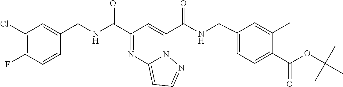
C1=CC(F)=C(Cl)C=C1CNC(C1=NC2=CC=NN2C(C(NCC2=CC=C(C(OC(C)(C)C)=O)C(C)=C2)=O)=C1)=O
